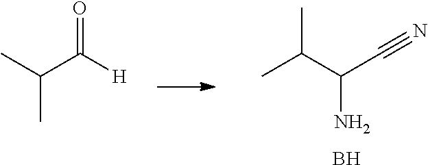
CC(C([H])=O)C.C(C(C(C)C)N)#N.B
